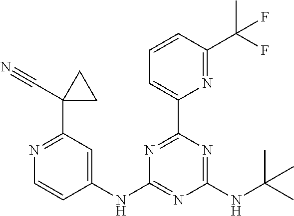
C1(NC2=NC(NC(C)(C)C)=NC(C3=CC=CC(C(C)(F)F)=N3)=N2)=CC(C2(C#N)CC2)=NC=C1
